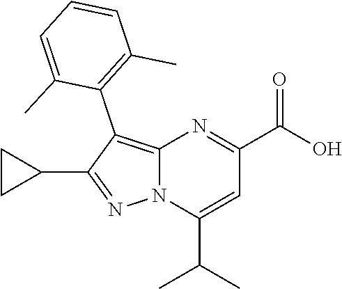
C12=C(C3=C(C)C=CC=C3C)C(C3CC3)=NN1C(C(C)C)=CC(C(O)=O)=N2
